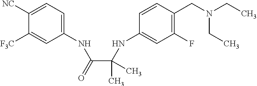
C1([NC])=CC=C(NC(C(NC2=CC(F)=C(CN(CC)CC)C=C2)(C)C)=O)C=C1[F3C]
